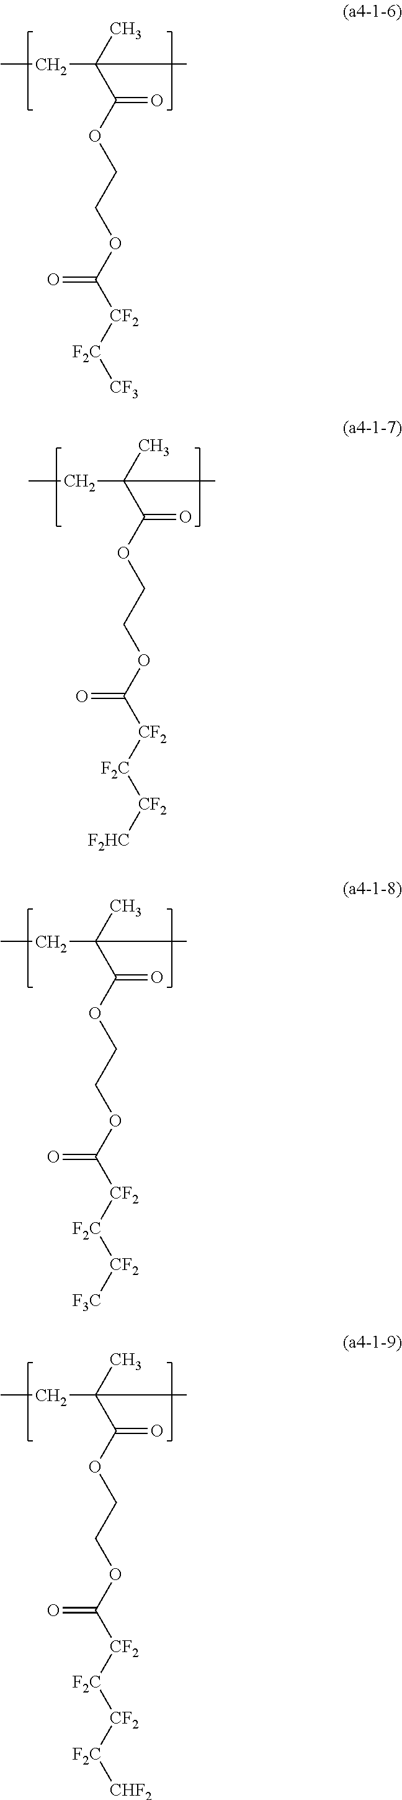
C(C(C)(C(OCCOC([CF2][F2C][CF2][F2C][CHF2])=O)=O)C)C.C(C(C)(C(OCCOC([CF2][F2C][CF3])=O)=O)C)C.C(C(C)(C(OCCOC([CF2][F2C][CF2][F2HC])=O)=O)C)C.C(C(C)(C(OCCOC([CF2][F2C][CF2][F3C])=O)=O)C)C
